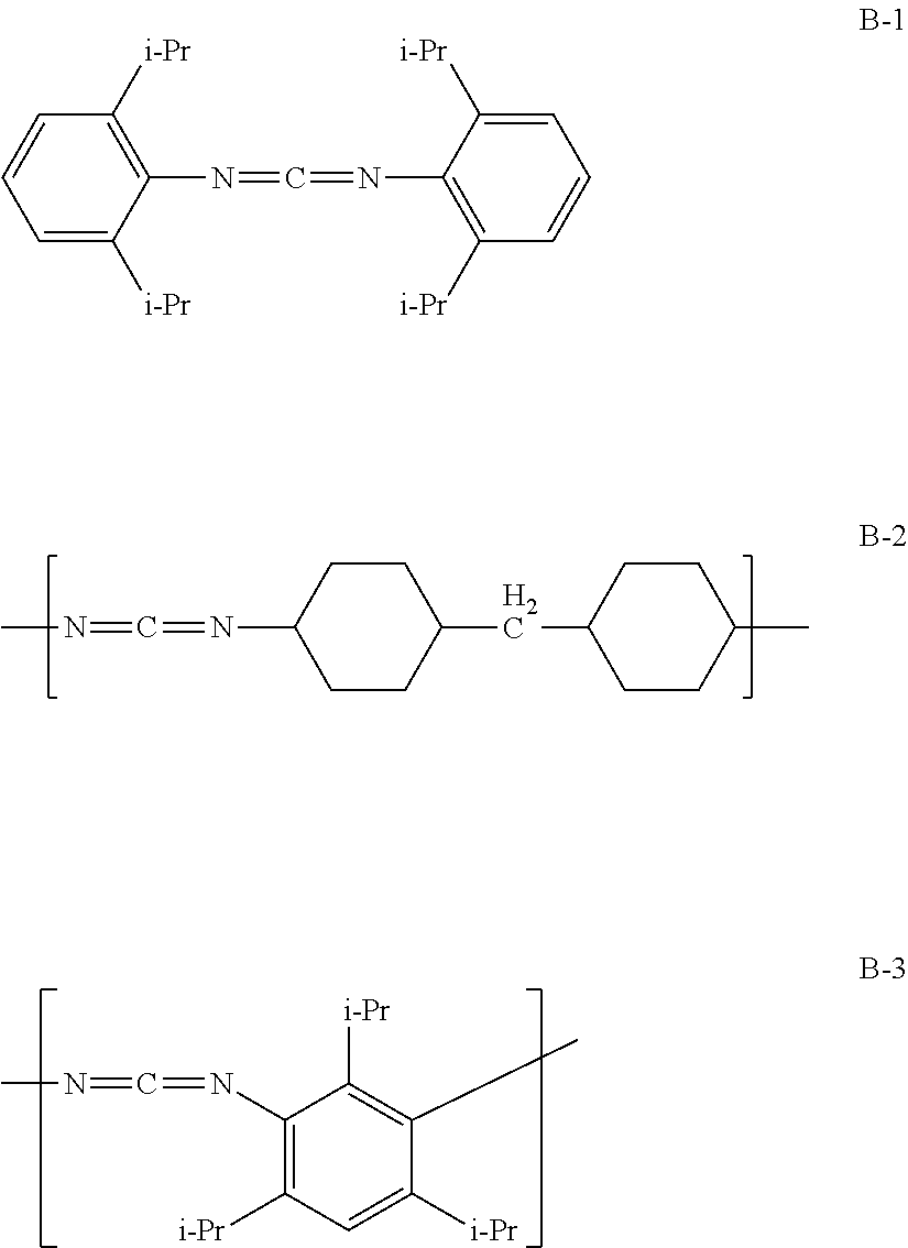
CN=C=NC1CCC(CC2CCC(C)CC2)CC1.C1(N=C=NC)=C([i-Pr])C=C([i-Pr])C(C)=C1[i-Pr].C1=C([i-Pr])C(N=C=NC2=C([i-Pr])C=CC=C2[i-Pr])=C([i-Pr])C=C1
